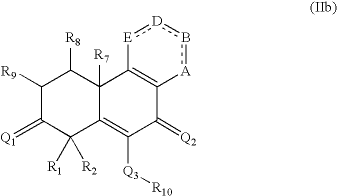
C1([R9])C(=[Q1])C([R1])([R2])C2=C([Q3][R10])C(=[Q2])C3=C(C2([R7])C1[R8])[E]:[D]b[A]3
